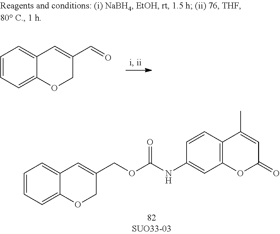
C1=CC=C2C(=C1)C=C(C=O)CO2.C1=CC=C2C(=C1)C=C(COC(NC1=CC3=C(C=C1)C(C)=CC(=O)O3)=O)CO2
